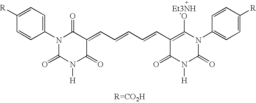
N1(C2=CC=C([R])C=C2)C(=O)N([H])C(=O)C(=CC=CC=CC2=C([-O])N(C3=CC=C([R])C=C3)C(=O)N([H])C2=O)C1=O.[Et3NH]
